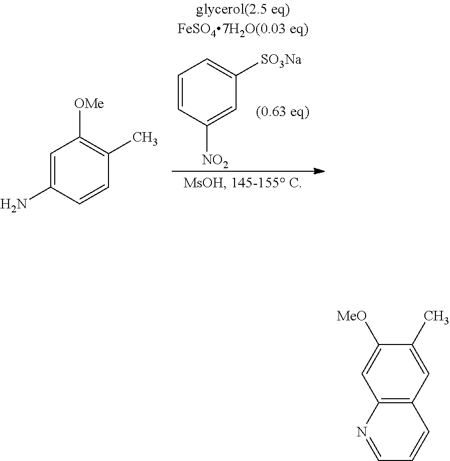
C1=CC([NO2])=CC([SO3Na])=C1.C1=C(N)C=CC(C)=C1[OMe].C12=C(C=C(C)C([MeO])=C1)C=CC=N2
